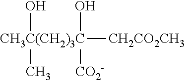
[CH3C(CH2)3C]([CH2CO2CH3])(O)([CO2-])(O)C
